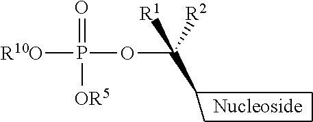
P(OC([R2])(C)[R1])([R10O])(=O)[OR5]
